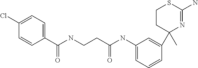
C1CC(C)(C2=CC(NC(CCNC(C3=CC=C(Cl)C=C3)=O)=O)=CC=C2)N=C(N)S1
